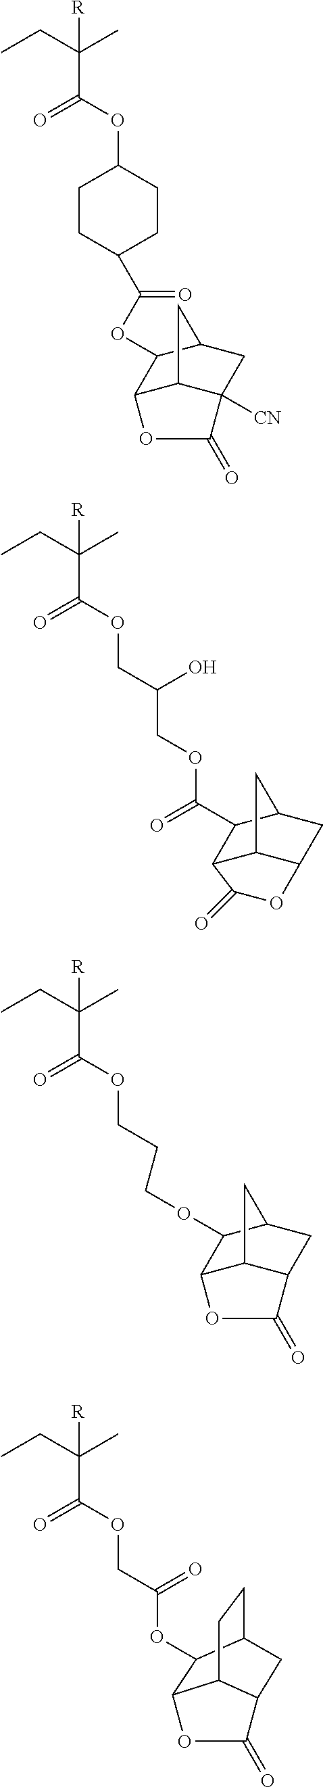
O(C1C2C3C([CN])(CC1C3)C(=O)O2)C(C1CCC(OC(C(CC)(C)[R])=O)CC1)=O.C(C1C2C3C(CC1C3)OC2=O)(=O)OCC(O)COC(=O)C(C)(CC)[R].O(C1C2C3C(CC1C3)C(=O)O2)CCCOC(C(CC)(C)[R])=O.O(C(COC(C(CC)(C)[R])=O)=O)C1C2C3CCC1CC3C(=O)O2
